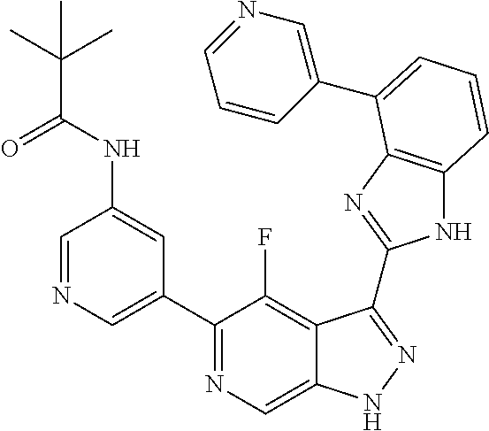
C1=NC=C(C2=NC=C3C(=C2F)C(C2=NC4=C(N2)C=CC=C4C2=CN=CC=C2)=NN3)C=C1NC(C(C)(C)C)=O
